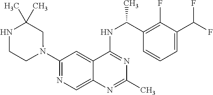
N1(C2=NC=C3C(=C2)C(NC(C2=C(F)C(C(F)F)=CC=C2)C)=NC(C)=N3)CC(C)(C)NCC1
